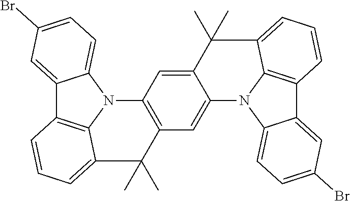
C12=CC(Br)=CC=C1N1C3=C2C=CC=C3C(C)(C)C2=C1C=C1C(=C2)N2C3=CC=C(Br)C=C3C3=C2C(=CC=C3)C1(C)C
